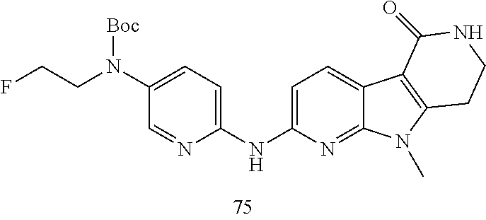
C1=NC(NC2=CC=C3C(=N2)N(C)C2=C3C(=O)NCC2)=CC=C1N(CCF)[Boc]
